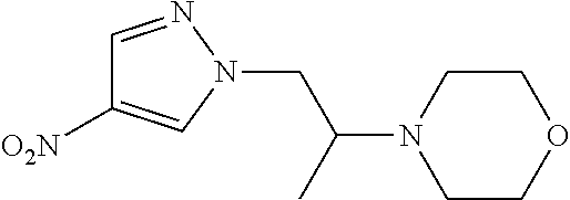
C(N1N=CC([O2N])=C1)C(N1CCOCC1)C
